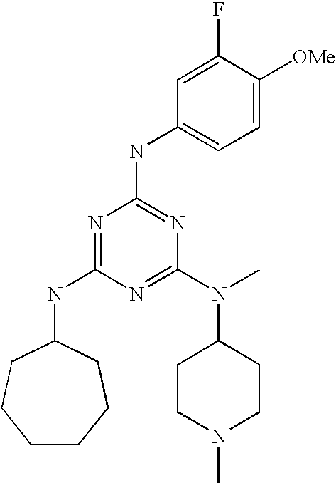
C1CCCC(NC2=NC(NC3=CC=C([OMe])C(F)=C3)=NC(N(C)C3CCN(C)CC3)=N2)CC1
